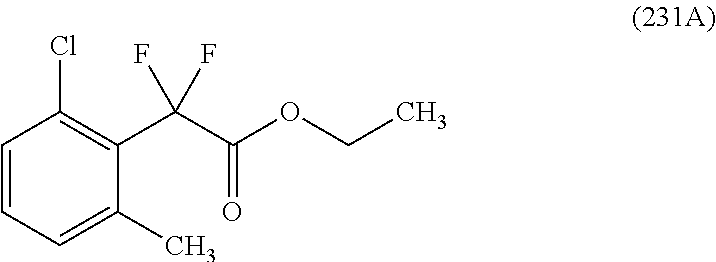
C1=CC=C(C)C(C(C(OCC)=O)(F)F)=C1Cl
